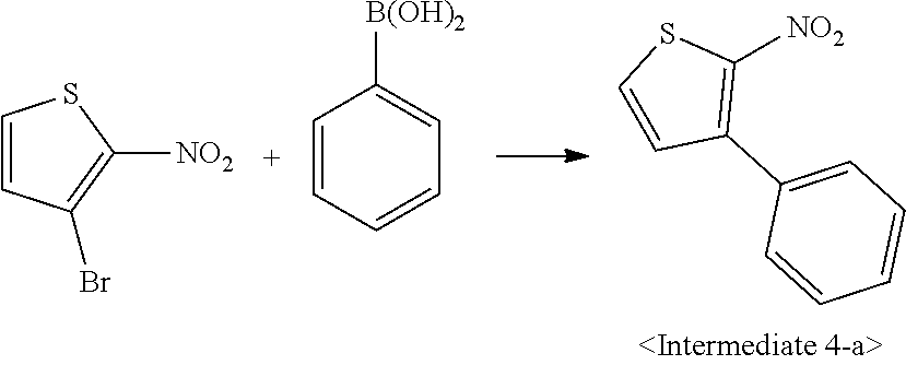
[NO2]C1=C(C2=CC=CC=C2)C=CS1.C1=CC(Br)=C([NO2])S1.C1=CC=CC=C1[B(OH)2]
